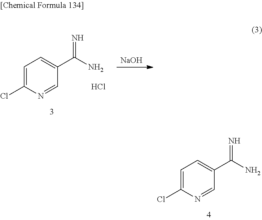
C1=C(Cl)N=CC(C(N)=N)=C1.[NaOH].C1=C(Cl)N=CC(C(N)=N)=C1.Cl
